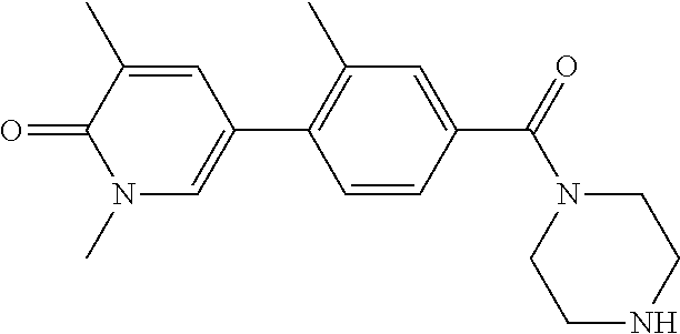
O=C1C(C)=CC(C2=C(C)C=C(C(N3CCNCC3)=O)C=C2)=CN1C
